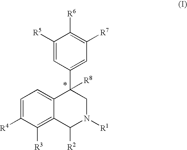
C1([R5])=CC(C2([R8])C3=CC=C([R4])C([R3])=C3C([R2])N([R1])C2)=CC([R7])=C1[R6]
